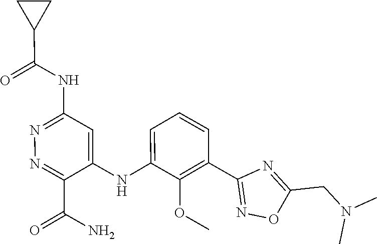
C1=CC=C(NC2=CC(NC(C3CC3)=O)=NN=C2C(N)=O)C(OC)=C1C1=NOC(CN(C)C)=N1
